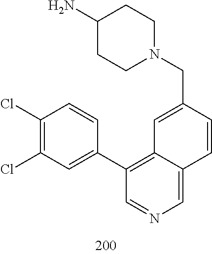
C1(N)CCN(CC2=CC3=C(C4=CC(Cl)=C(Cl)C=C4)C=NC=C3C=C2)CC1
